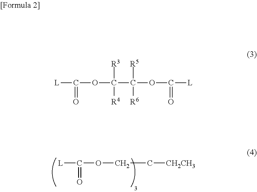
[L]C(OCC[CH2CH3])=O.[L]C(OC([R3])([R4])C([R5])([R6])OC([L])=O)=O
